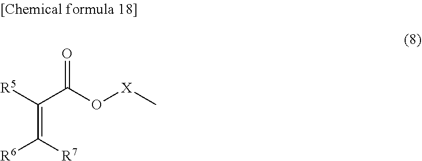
C(C(=O)O[X]C)([R5])=C([R7])[R6]
